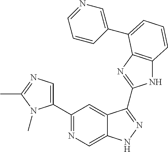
C1(C2=NC=C3C(=C2)C(C2=NC4=C(N2)C=CC=C4C2=CN=CC=C2)=NN3)=CN=C(C)N1C
